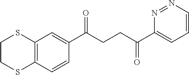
C1(C(CCC(C2=CC=CN=N2)=O)=O)=CC2=C(C=C1)SCCS2
